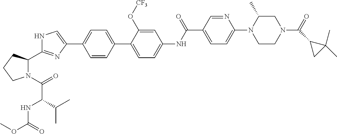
C1=CC(C2=CC=C(NC(C3=CC=C(N4CCN(C(=O)C5CC5(C)C)CC4C)N=C3)=O)C=C2O[CF3])=CC=C1C1=CNC(C2N(C(=O)C(NC(OC)=O)C(C)C)CCC2)=N1
